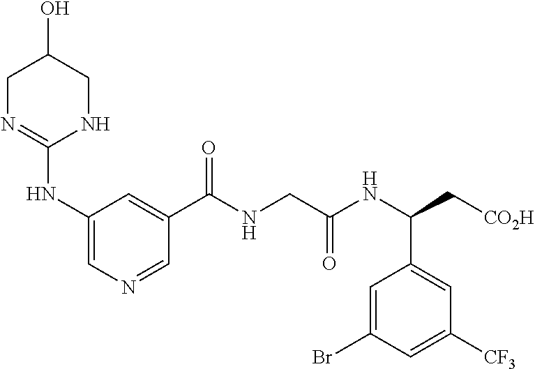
C1(NC2=NCC(O)CN2)=CN=CC(C(NCC(NC(C[CO2H])C2=CC([CF3])=CC(Br)=C2)=O)=O)=C1
